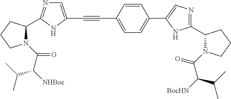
C(#CC1=CC=C(C2=CN=C(C3N(C(=O)C([BocHN])C(C)C)CCC3)N2)C=C1)C1=CN=C(C2N(C(C([NHBoc])C(C)C)=O)CCC2)N1
